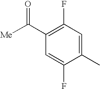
C1(C([Me])=O)=C(F)C=C(C)C(F)=C1
